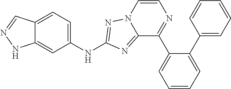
C1(NC2=NN3C=CN=C(C4=CC=CC=C4C4=CC=CC=C4)C3=N2)=CC=C2C(=C1)NN=C2
